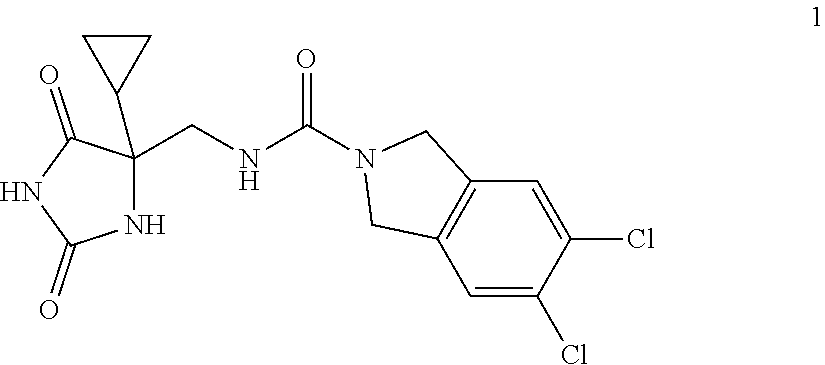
N1C(CNC(N2CC3=C(C2)C=C(Cl)C(Cl)=C3)=O)(C2CC2)C(=O)NC1=O
